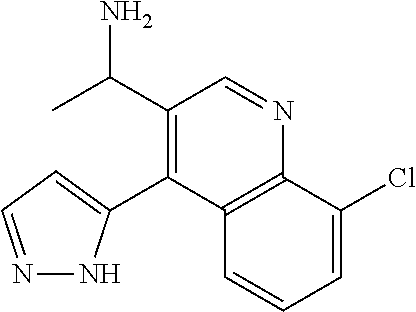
C1(C(C)N)=C(C2=CC=NN2)C2=C(N=C1)C(Cl)=CC=C2
